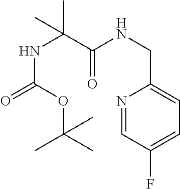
N1=CC(F)=CC=C1CNC(C(NC(=O)OC(C)(C)C)(C)C)=O
